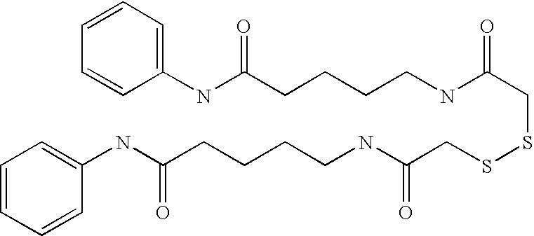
C1=CC=CC(NC(CCCCNC(CSSCC(=O)NCCCCC(NC2=CC=CC=C2)=O)=O)=O)=C1
